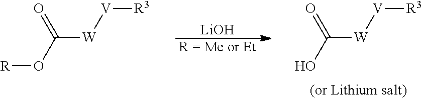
[LiOH].[R = Me or Et].OC([W][V][R3])=O.[R]OC([W][V][R3])=O
